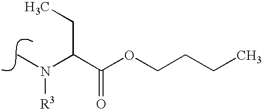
N(C)(C(C(OCCCC)=O)CC)[R3]
